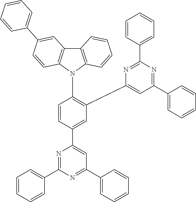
C12=C(N(C3=C(C4=CC(C5=CC=CC=C5)=NC(C5=CC=CC=C5)=N4)C=C(C4=CC(C5=CC=CC=C5)=NC(C5=CC=CC=C5)=N4)C=C3)C3=C1C=CC=C3)C=CC(C1=CC=CC=C1)=C2
